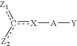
[Z1]c([Z2])[X][A][Y]
